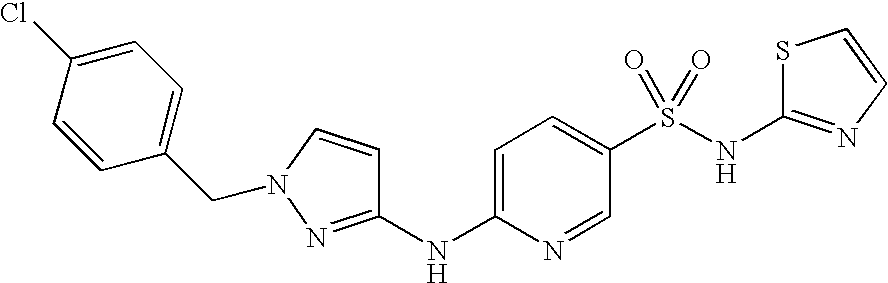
S1C(NS(C2=CC=C(NC3=NN(CC4=CC=C(Cl)C=C4)C=C3)N=C2)(=O)=O)=NC=C1
